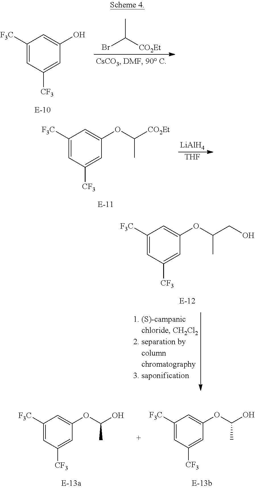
BrC([CO2Et])C.C1([F3C])=CC([CF3])=CC(O)=C1.[LiAlH4].[THF].C1([F3C])=CC([CF3])=CC(OC([CO2Et])C)=C1.C1([F3C])=CC([CF3])=CC(OC(CO)C)=C1.C1([F3C])=CC([CF3])=CC(OC(O)C)=C1.C1([F3C])=CC([CF3])=CC(OC(O)C)=C1
